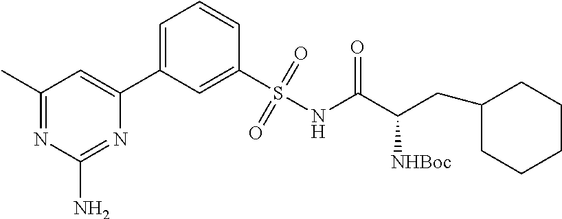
C1=C(S(NC(C(CC2CCCCC2)[NHBoc])=O)(=O)=O)C=CC=C1C1=CC(C)=NC(N)=N1
